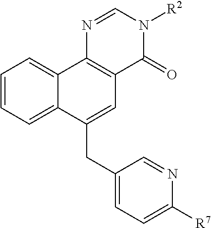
C1=CC=C2C(=C1)C1=C(C=C2CC2=CC=C([R7])N=C2)C(=O)N([R2])C=N1
